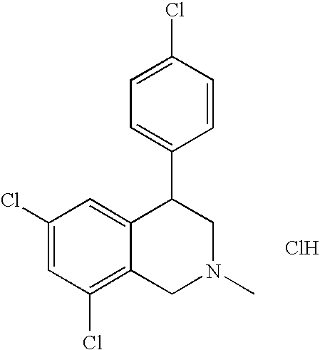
C1(Cl)=C2C(=CC(Cl)=C1)C(C1=CC=C(Cl)C=C1)CN(C)C2.Cl
